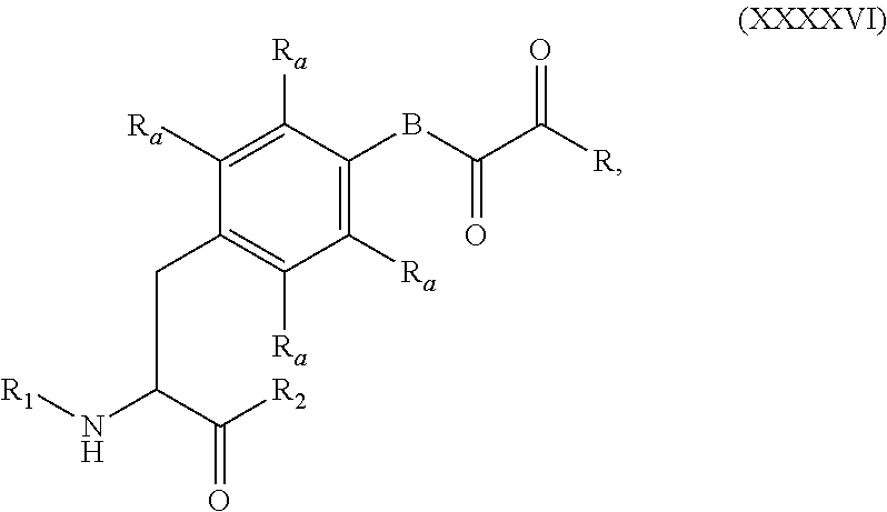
C(BC1=C([Ra])C([Ra])=C(CC(N[R1])C([R2])=O)C([Ra])=C1[Ra])(C([R])=O)=O
